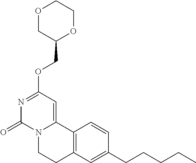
O1CC(COC2=NC(=O)N3C(=C2)C2=C(CC3)C=C(CCCCC)C=C2)OCC1
